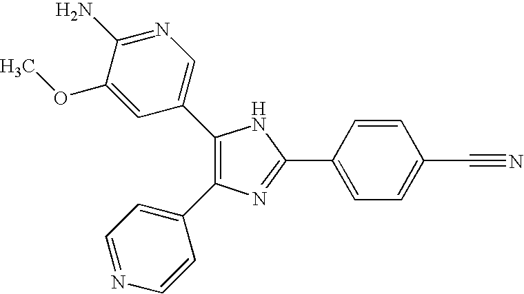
C1(C2=CN=C(N)C(OC)=C2)=C(C2=CC=NC=C2)N=C(C2=CC=C(C#N)C=C2)N1
